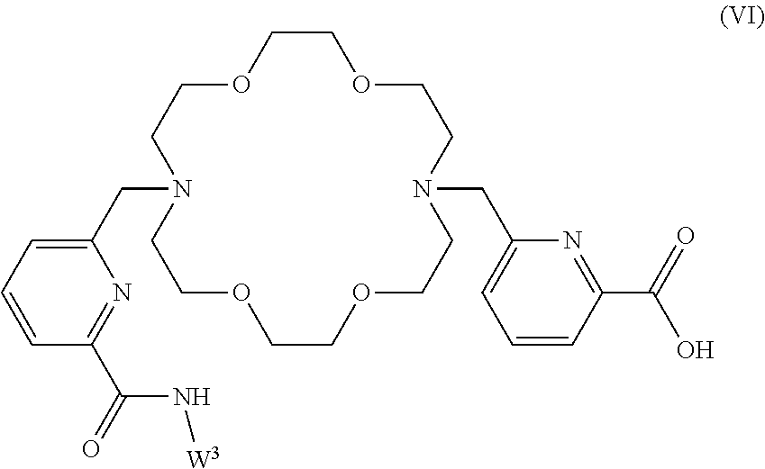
C1(C(N[W3])=O)=NC(CN2CCOCCOCCN(CC3=CC=CC(C(O)=O)=N3)CCOCCOCC2)=CC=C1
